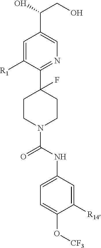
C(O)(CO)C1=CN=C(C2(F)CCN(C(NC3=CC=C(O[CF3])C([R14])=C3)=O)CC2)C([R1])=C1
